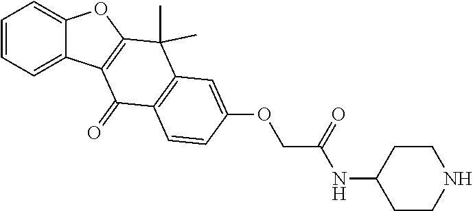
C1=CC=C2C(=C1)OC1=C2C(=O)C2=C(C1(C)C)C=C(OCC(=O)NC1CCNCC1)C=C2
